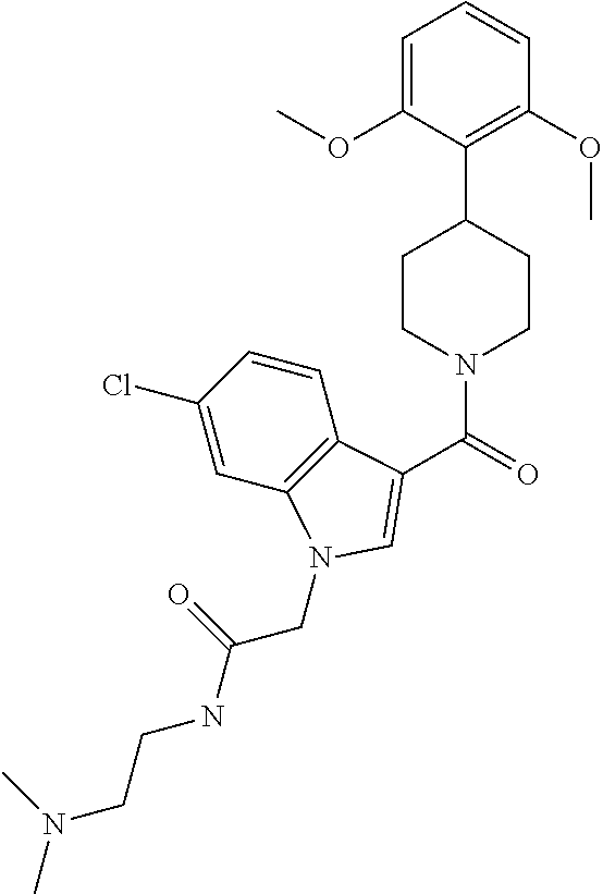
C1=C(OC)C(C2CCN(C(=O)C3=CN(CC(=O)NCCN(C)C)C4=C3C=CC(Cl)=C4)CC2)=C(OC)C=C1
